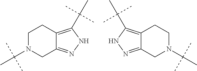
C1C2=NNC(C(C)(C)C)=C2CCN1C(C)(C)C.N1(C(C)(C)C)CC2=NNC(C(C)(C)C)=C2CC1
